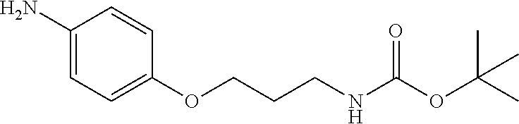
C1(N)=CC=C(OCCCNC(OC(C)(C)C)=O)C=C1
